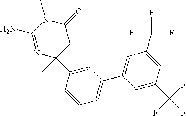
N1=C(N)N(C)C(=O)CC1(C)C1=CC(C2=CC(C(F)(F)F)=CC(C(F)(F)F)=C2)=CC=C1
